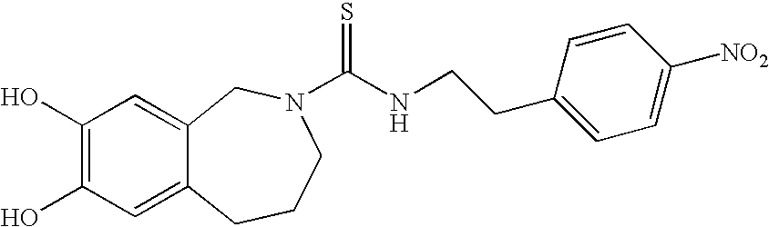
C1(O)=C(O)C=C2C(=C1)CN(C(NCCC1=CC=C([NO2])C=C1)=S)CCC2
